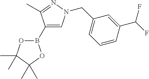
O1B(C2=CN(CC3=CC=CC(C(F)F)=C3)N=C2C)OC(C)(C)C1(C)C
